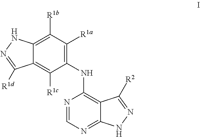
C1(NC2=C3C(=NC=N2)NN=C3[R2])=C([R1a])C([R1b])=C2C(=C1[R1c])C([R1d])=NN2
